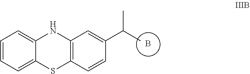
B.C1=CC=C2C(=C1)NC1=C(S2)C=CC(C(C)C)=C1
